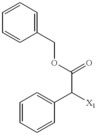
C1(COC(=O)C([X1])C2=CC=CC=C2)=CC=CC=C1
